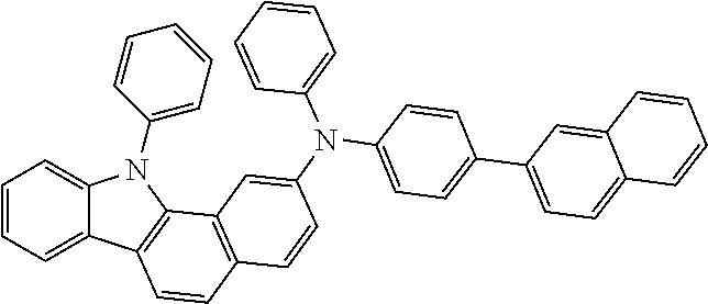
C1=CC=C2C(=C1)N(C1=CC=CC=C1)C1=C2C=CC2=C1C=C(N(C1=CC=C(C3=CC=C4C(=C3)C=CC=C4)C=C1)C1=CC=CC=C1)C=C2
